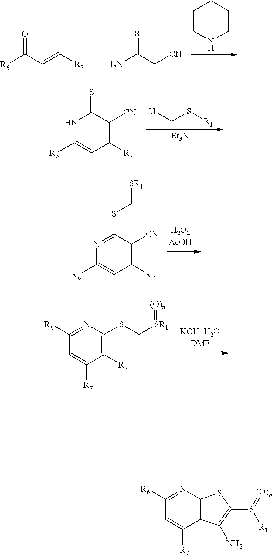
ClCS[R1].[Et3N].C1([R7])=C([CN])C(=S)NC([R6])=C1.C1([R7])=C([CN])C(SC[SR1])=NC([R6])=C1.C1([R7])=C(SC[SR1]=[(O)n])N=C([R6])C=C1[R7].C1CNCCC1.[R6]C(C=C[R7])=O.NC(C[CN])=S.C12=C(N=C([R6])C=C1[R7])SC(S(=[(O)n])[R1])=C2N
